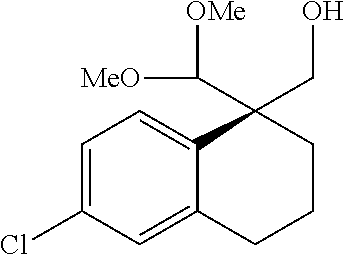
C1(CO)(C([OMe])[MeO])C2=CC=C(Cl)C=C2CCC1
